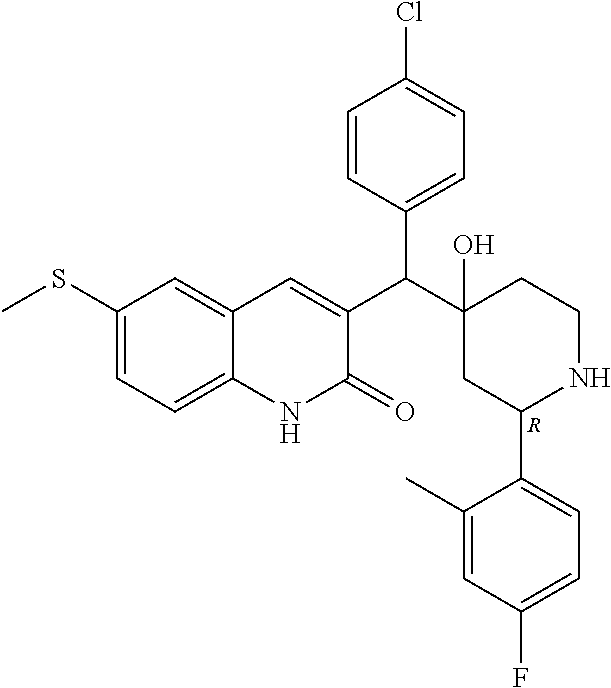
C1(SC)=CC=C2C(=C1)C=C(C(C1(O)CC(C3=CC=C(F)C=C3C)NCC1)C1=CC=C(Cl)C=C1)C(=O)N2.[R]
